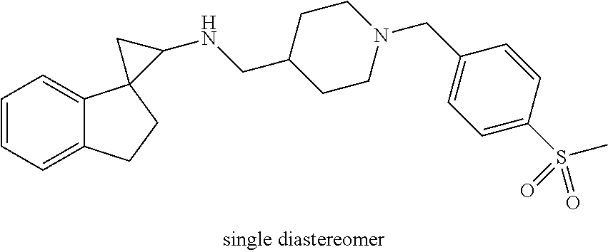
C1=CC=C2C(=C1)C1(CC2)C(NCC2CCN(CC3=CC=C(S(C)(=O)=O)C=C3)CC2)C1
